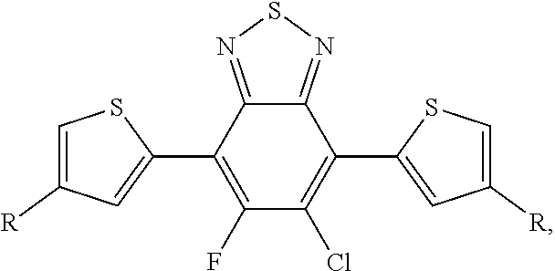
C1(F)=C(C2=CC([R])=CS2)C2=NSN=C2C(C2=CC([R])=CS2)=C1Cl
